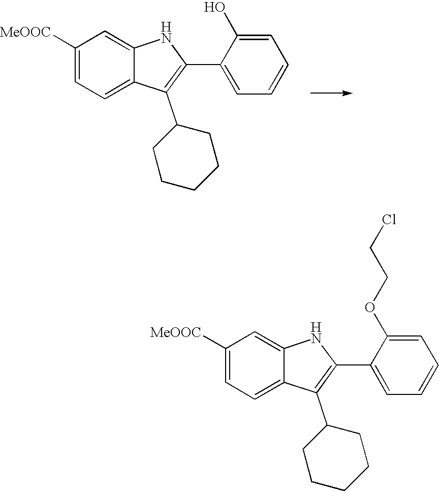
C1([MeOOC])=CC=C2C(=C1)NC(C1=CC=CC=C1O)=C2C1CCCCC1.C1([MeOOC])=CC=C2C(=C1)NC(C1=CC=CC=C1OCCCl)=C2C1CCCCC1
